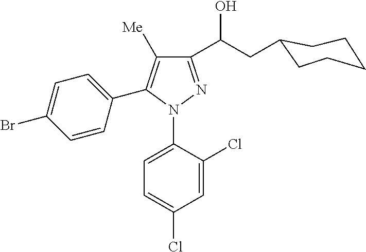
C1(C(CC2CCCCC2)O)=NN(C2=CC=C(Cl)C=C2Cl)C(C2=CC=C(Br)C=C2)=C1[Me]
